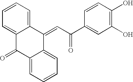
C12=CC=CC=C1C(=CC(C1=CC(O)=C(O)C=C1)=O)C1=CC=CC=C1C2=O
